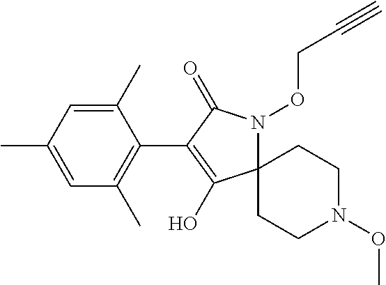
C12(N(OCC#C)C(=O)C(C3=C(C)C=C(C)C=C3C)=C1O)CCN(OC)CC2
